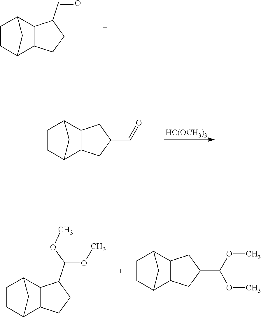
C1CC2C3C(C1C2)C(C(OC)OC)CC3.C1CC2C3C(C1C2)CC(C(OC)OC)C3.C1CC2C3C(C1C2)C(C=O)CC3.[HC(OCH3)3].C1CC2C3C(C1C2)CC(C=O)C3
